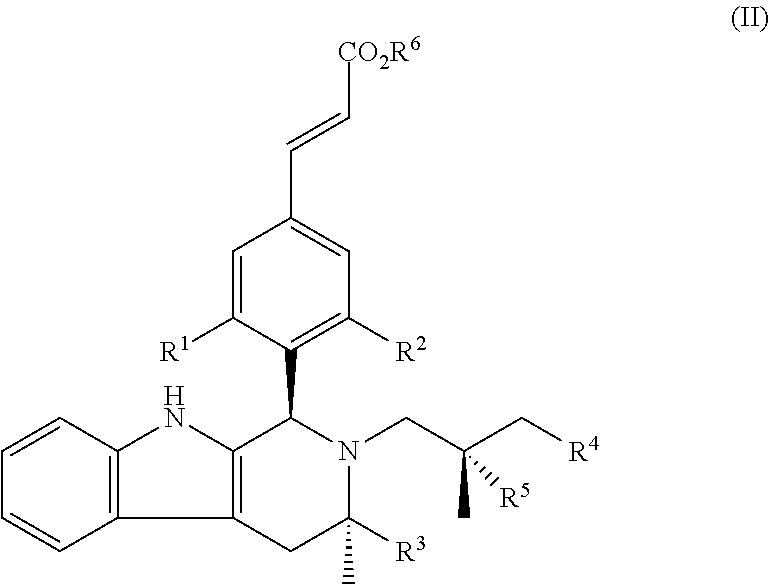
C1=CC2=C(C=C1)NC1=C2CC(C)([R3])N(CC(C[R4])(C)[R5])C1C1=C([R2])C=C(C=C[CO2R6])C=C1[R1]
